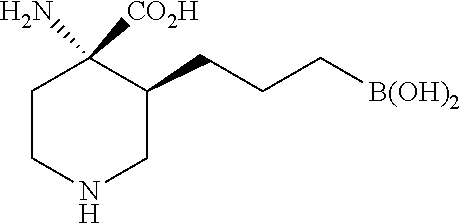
NC1([CO2H])CCNCC1CCC[B(OH)2]
